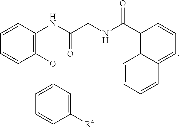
C1(OC2=CC=CC([R4])=C2)=C(NC(CNC(=O)C2=C3C(=CC=C2)C=CC=C3)=O)C=CC=C1
